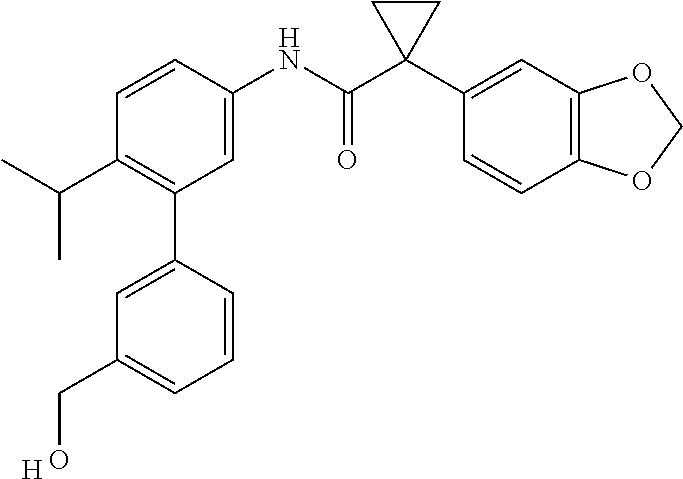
C1(C(C)C)=C(C2=CC(CO)=CC=C2)C=C(NC(C2(C3=CC4=C(C=C3)OCO4)CC2)=O)C=C1.[H]
